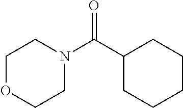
C1OCCN(C(C2CCCCC2)=O)C1
